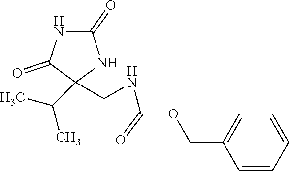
C1(=O)NC(=O)C(C(C)C)(CNC(OCC2=CC=CC=C2)=O)N1
